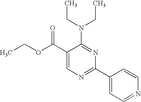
C1(C(OCC)=O)=CN=C(C2=CC=NC=C2)N=C1N(CC)CC
